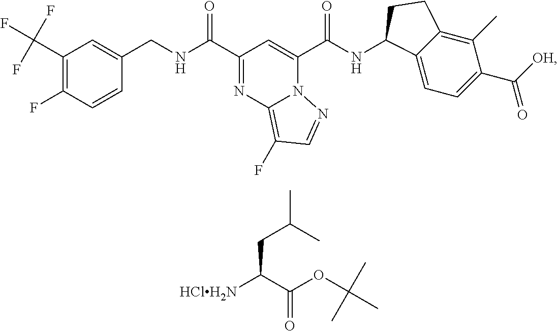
C1(C(F)(F)F)=C(F)C=CC(CNC(=O)C2=NC3=C(F)C=NN3C(C(NC3C4=CC=C(C([OH])=O)C(C)=C4CC3)=O)=C2)=C1.C([HClH2N])(CC(C)C)C(=O)OC(C)(C)C
